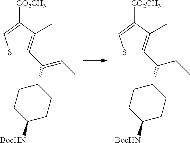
[CO2CH3]C1=CSC(C(=CC)C2CCC([BocHN])CC2)=C1C.[CO2CH3]C1=CSC(C(CC)C2CCC([BocHN])CC2)=C1C
